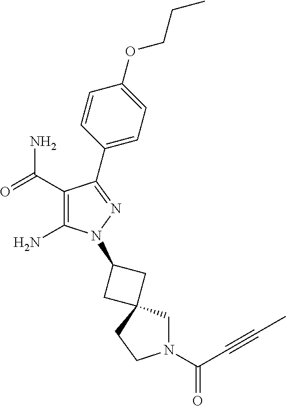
C1(C(=O)N)=C(N)N(C2CC3(C2)CN(C(C#CC)=O)CC3)N=C1C1=CC=C(OCCC)C=C1
